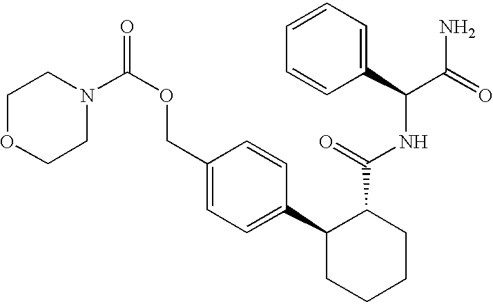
C1(C2=CC=C(COC(=O)N3CCOCC3)C=C2)CCCCC1C(=O)NC(C(=O)N)C1=CC=CC=C1
